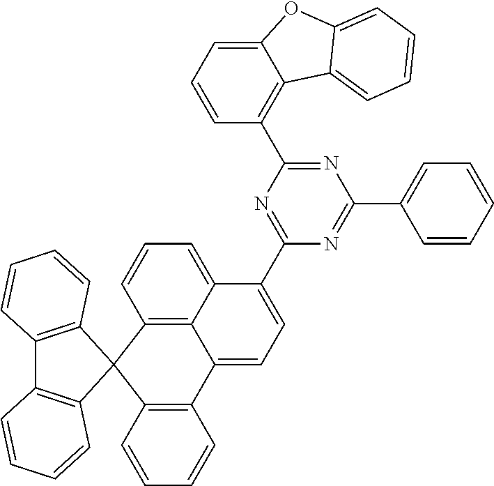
C12=C(C=CC=C1)C1(C3=C2C=CC=C3)C2=C(C3=CC=C(C4=NC(C5=C6C(=CC=C5)OC5=CC=CC=C65)=NC(C5=CC=CC=C5)=N4)C4=CC=CC1=C34)C=CC=C2
